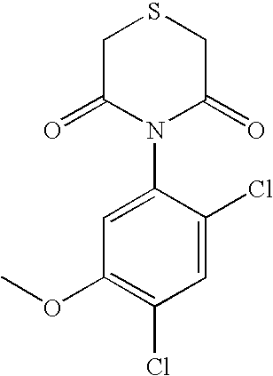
C1=C(Cl)C(N2C(=O)CSCC2=O)=CC(OC)=C1Cl
